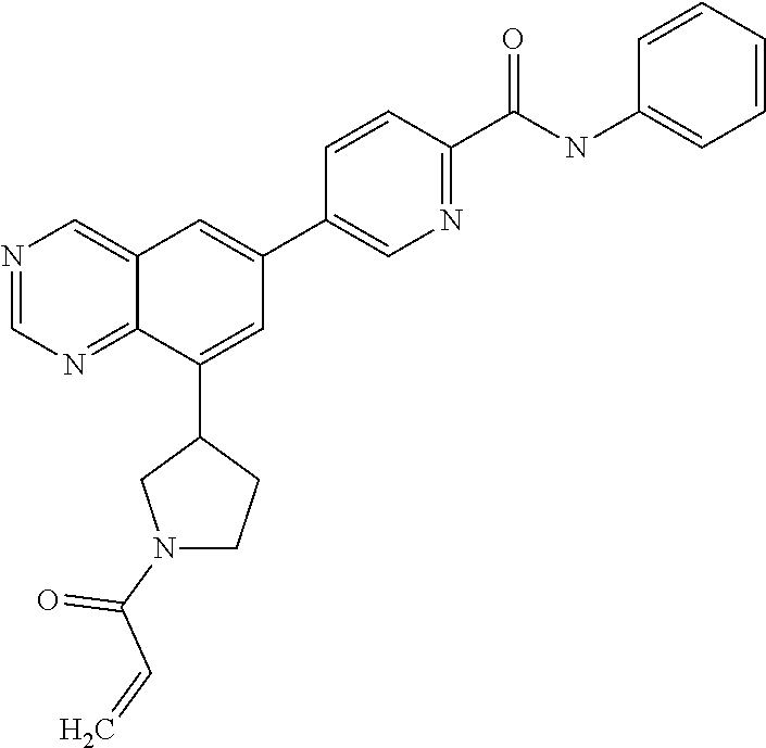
C1(C2=CC(C3=CN=C(C(NC4=CC=CC=C4)=O)C=C3)=CC3=CN=CN=C23)CN(C(C=C)=O)CC1
